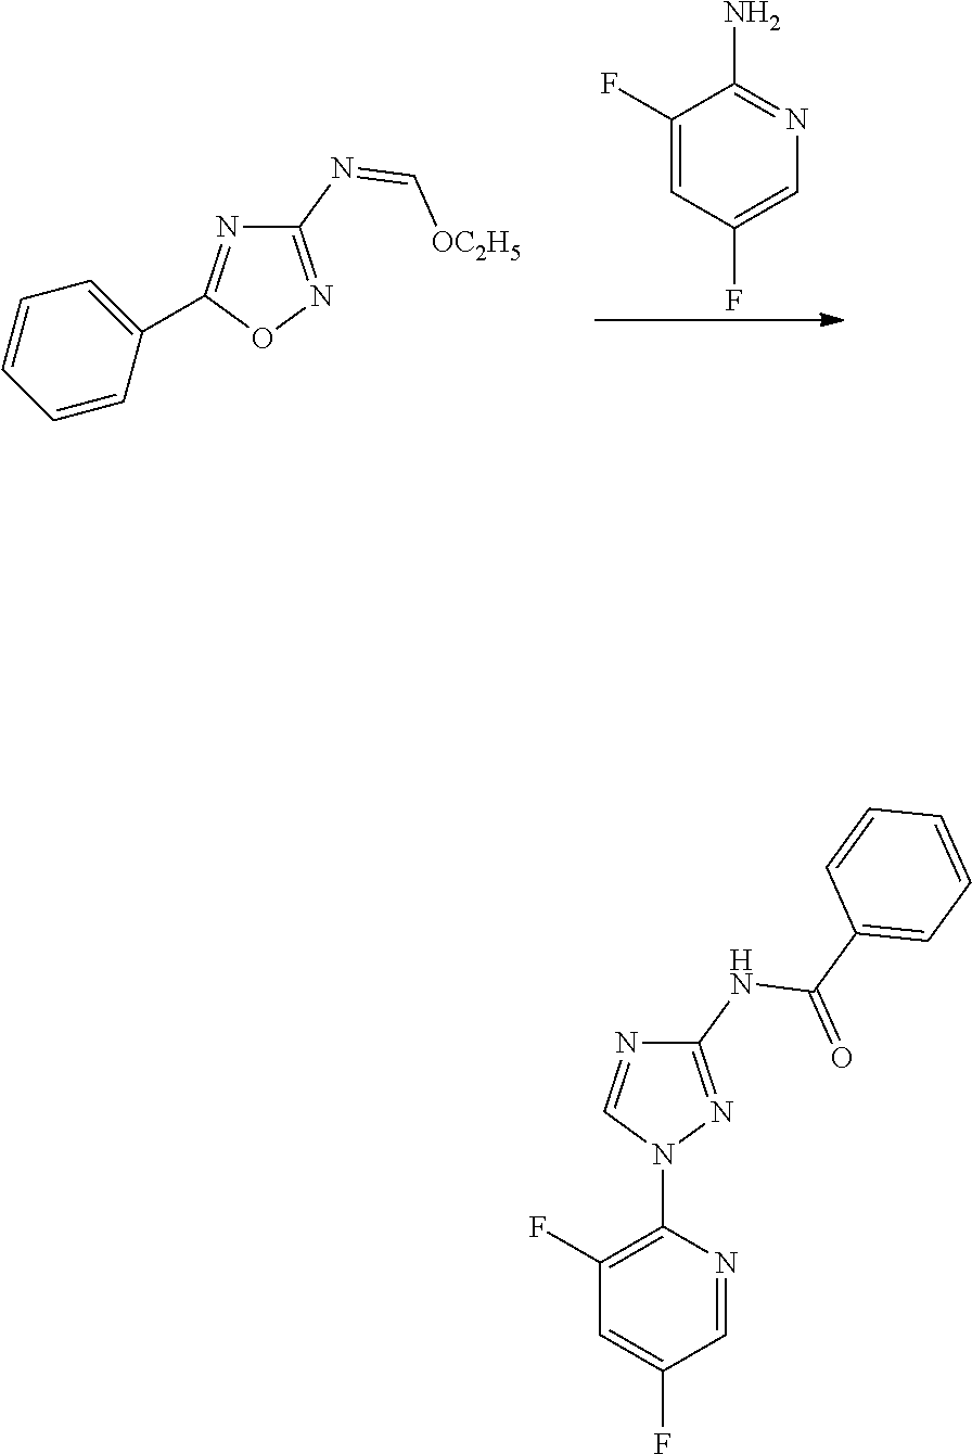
C1(NC(=O)C2=CC=CC=C2)=NN(C2=C(F)C=C(F)C=N2)C=N1.C1(F)=CC(F)=CN=C1N.C1(N=C[OC2H5])=NOC(C2=CC=CC=C2)=N1
